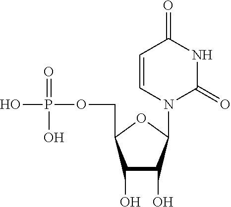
C1(O)C(O)C(N2C(=O)NC(=O)C=C2)OC1COP(O)(=O)O
